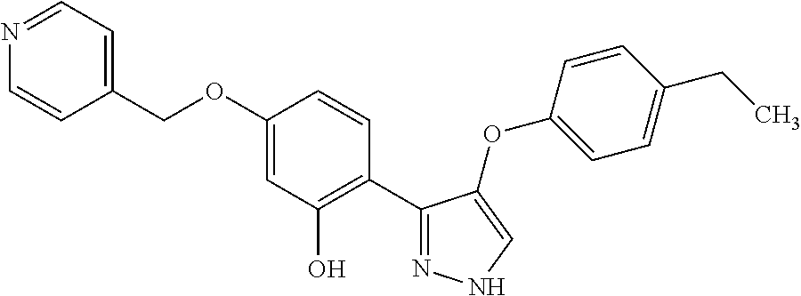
C1=C(COC2=CC(O)=C(C3=NNC=C3OC3=CC=C(CC)C=C3)C=C2)C=CN=C1
